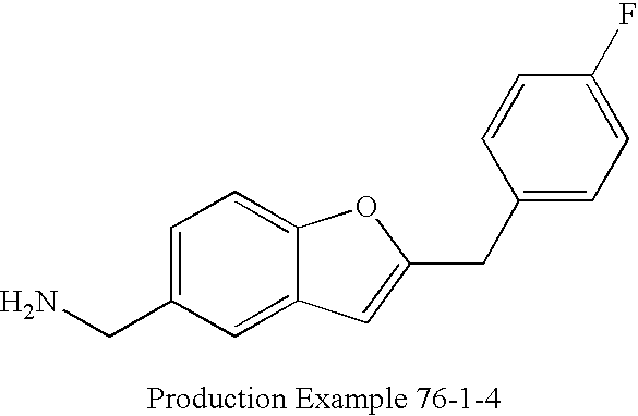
C1=C(CN)C=C2C(=C1)OC(CC1=CC=C(F)C=C1)=C2
